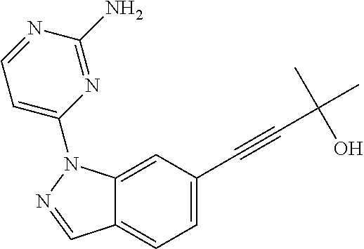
C12=CC=C(C#CC(C)(C)O)C=C1N(C1=CC=NC(N)=N1)N=C2
